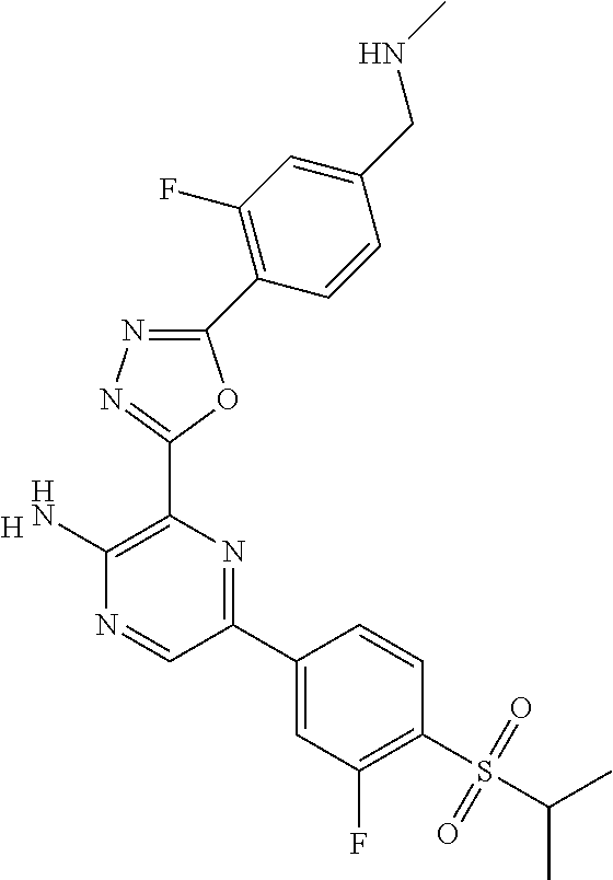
[H].C1(N)=C(C2=NN=C(C3=C(F)C=C(CNC)C=C3)O2)N=C(C2=CC(F)=C(S(C(C)C)(=O)=O)C=C2)C=N1
